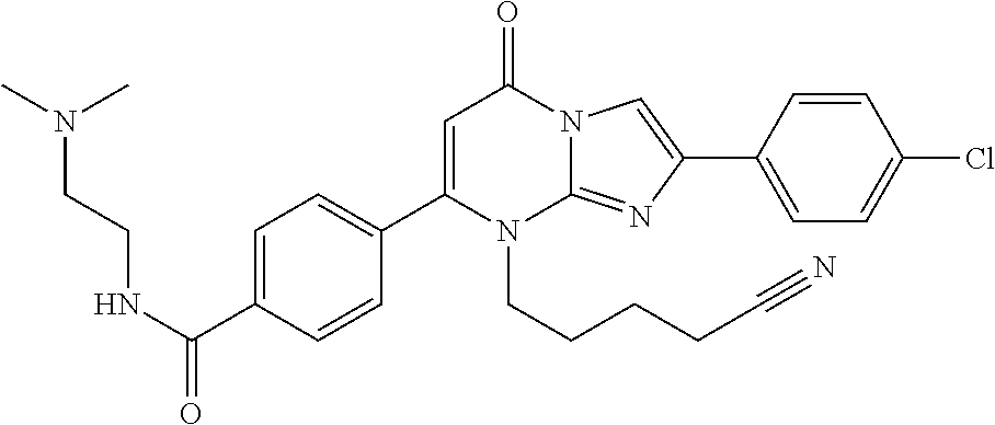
C1(C2=CC=C(C(NCCN(C)C)=O)C=C2)=CC(=O)N2C(=NC(C3=CC=C(Cl)C=C3)=C2)N1CCCCC#N
